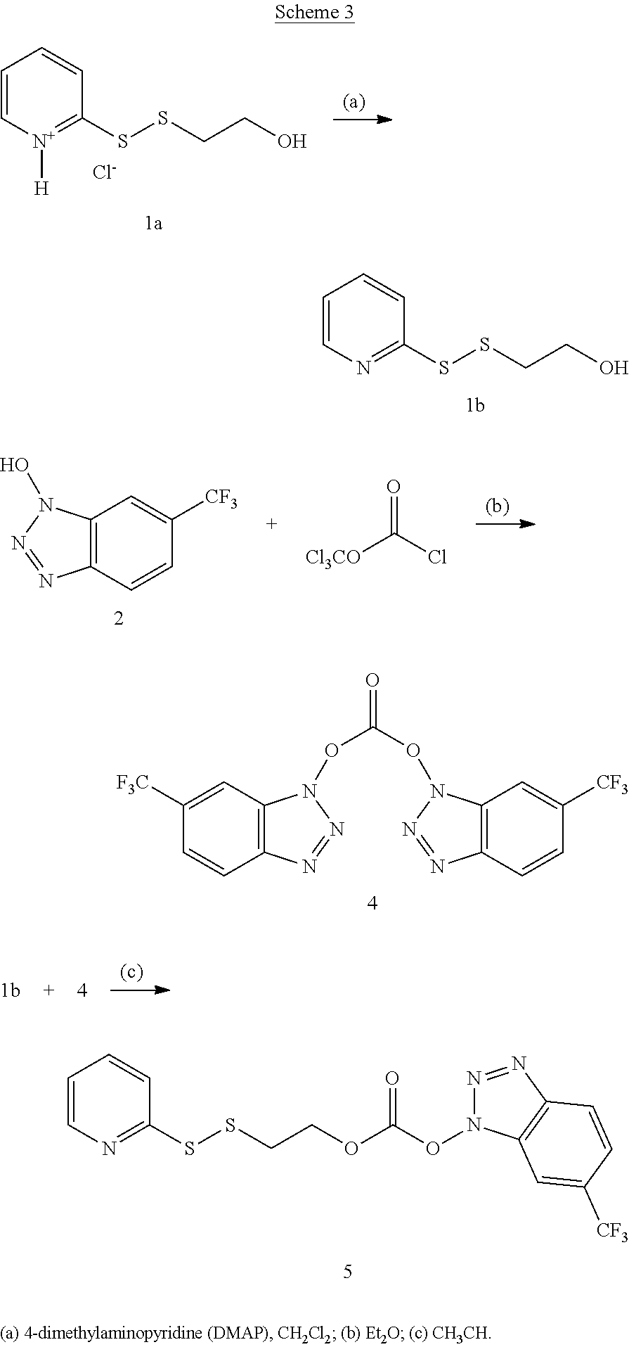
C1=C[N+]([H])=C(SSCCO)C=C1.[Cl-].C1=CN=C(SSCCO)C=C1.C12=C(C=CC([CF3])=C1)N=NN2O.[Cl3CO]C(Cl)=O.C12=C(C=CC([CF3])=C1)N=NN2OC(=O)ON1C2=C(N=N1)C=CC([F3C])=C2.C1=CN=C(SSCCOC(ON2N=NC3=C2C=C([CF3])C=C3)=O)C=C1
